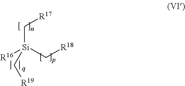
C([Si](C[R19])([R16])C[R18])[R17]
